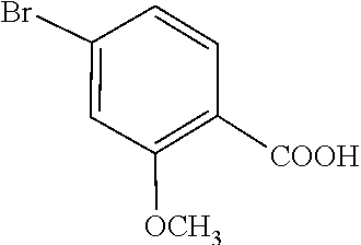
C1=C(Br)C=CC([COOH])=C1[OCH3]
